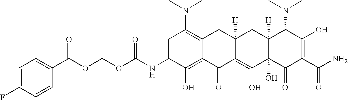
C(OC(NC1=CC(N(C)C)=C2C(=C1O)C(=O)C1=C(O)C3(O)C([H])(CC1([H])C2)C(N(C)C)C(O)=C(C(N)=O)C3=O)=O)OC(=O)C1=CC=C(F)C=C1
